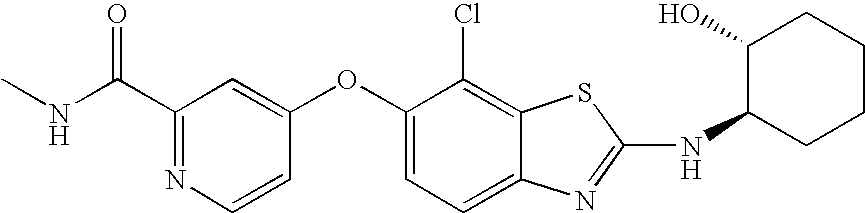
CNC(C1=NC=CC(OC2=CC=C3C(=C2Cl)SC(NC2CCCCC2O)=N3)=C1)=O
